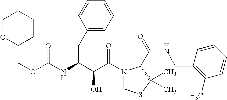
O(C(NC(C(C(N1CSC(C)(C)C1C(NCC1=C(C)C=CC=C1)=O)=O)O)CC1=CC=CC=C1)=O)CC1CCCCO1
